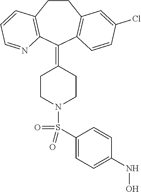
N1(S(=O)(=O)C2=CC=C(NO)C=C2)CCC(=C2C3=C(CCC4=C2N=CC=C4)C=C(Cl)C=C3)CC1
